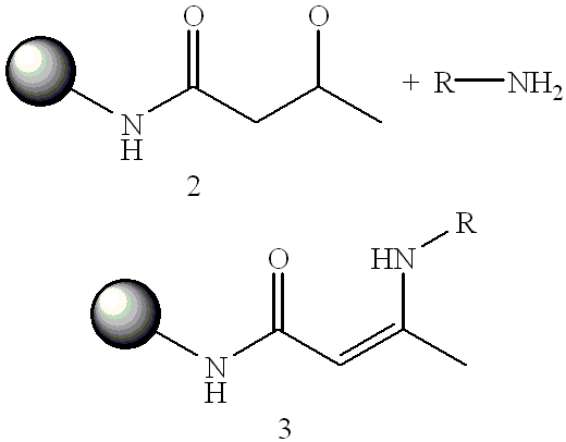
CNC(CC(C)O)=O.[R]N.CNC(C=C(C)N[R])=O
